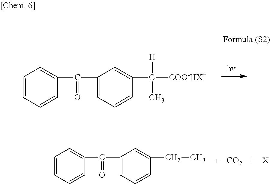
C1=CC=CC(C(=O)C2=CC=CC(C([H])(C)[COO-HX+])=C2)=C1.C1=CC=CC(C(=O)C2=CC=CC(CC)=C2)=C1.[CO2].[X]
